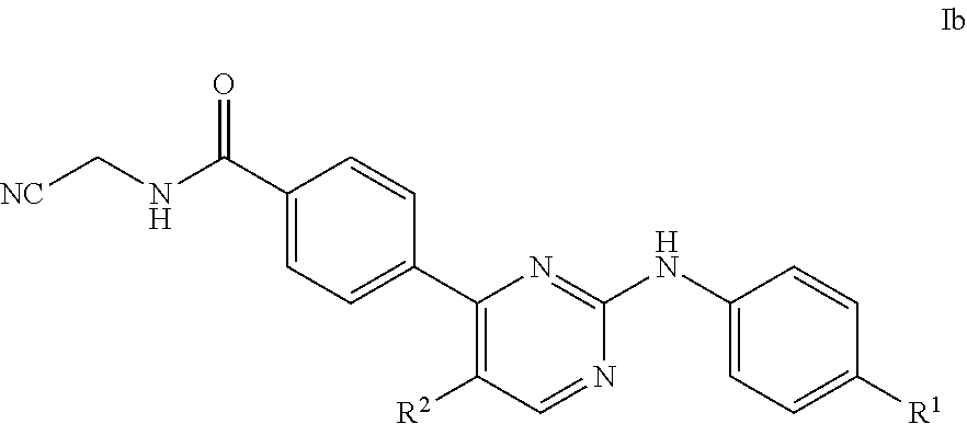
C1(C(NC[NC])=O)=CC=C(C2=C([R2])C=NC(NC3=CC=C([R1])C=C3)=N2)C=C1
